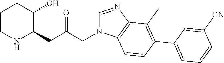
C1CNC(CC(CN2C=NC3=C2C=CC(C2=CC=CC([CN])=C2)=C3C)=O)C(O)C1
